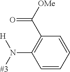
[#3]N([H])C1=C(C([OMe])=O)C=CC=C1
